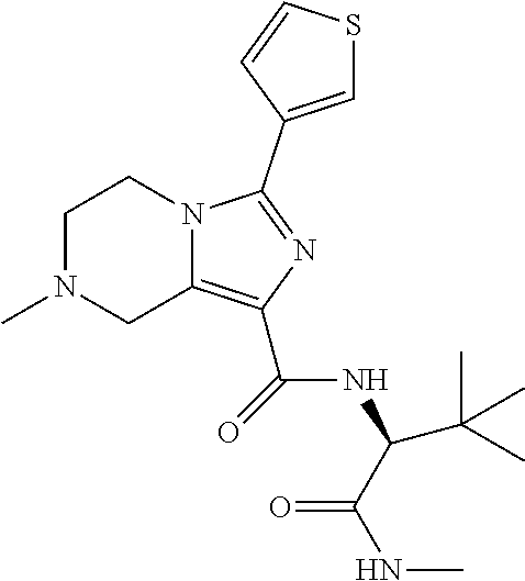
C1N(C)CC2=C(C(NC(C(NC)=O)C(C)(C)C)=O)N=C(C3=CSC=C3)N2C1
